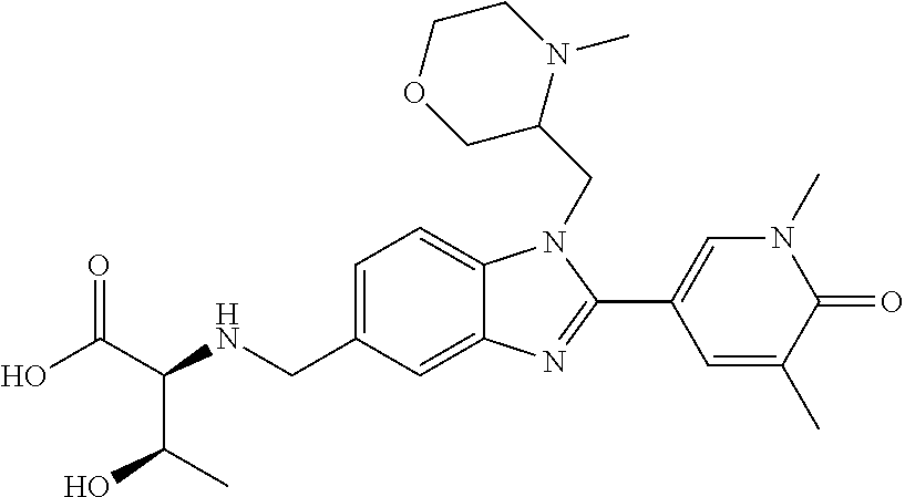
C1=C(CNC(C(O)=O)C(O)C)C=C2C(=C1)N(CC1N(C)CCOC1)C(C1=CN(C)C(=O)C(C)=C1)=N2
